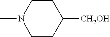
CN1CCC([CH2OH])CC1
